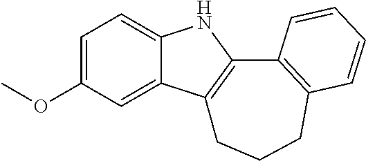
C1=C(OC)C=C2C(=C1)NC1=C2CCCC2=C1C=CC=C2
